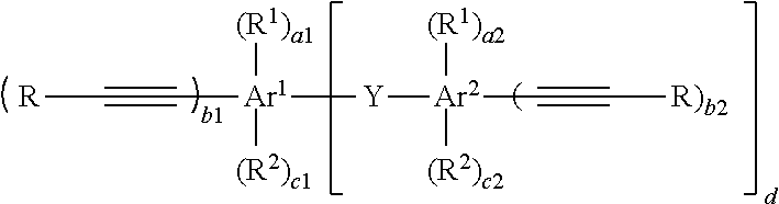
[R]C#C[Ar1]([Y][Ar2](C#C[R)b2])([(R1)a2])[(R2)c2])([(R1)a1])[(R2)c1]
